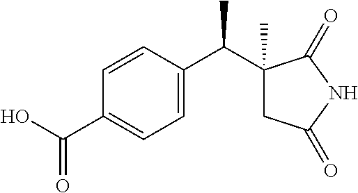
C1=C(C(C2(C)CC(=O)NC2=O)C)C=CC(C(O)=O)=C1
